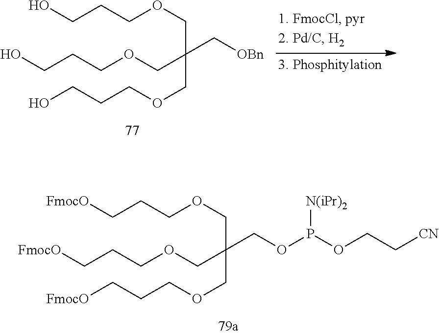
C(C(COCCCO)(C[OBn])COCCCO)OCCCO.C(C(COCCC[FmocO])(COP(OCC[CN])[N(iPr)2])COCCC[FmocO])OCCC[FmocO]
